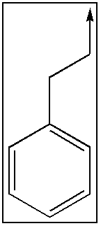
C1=CC=CC=C1CC->C
